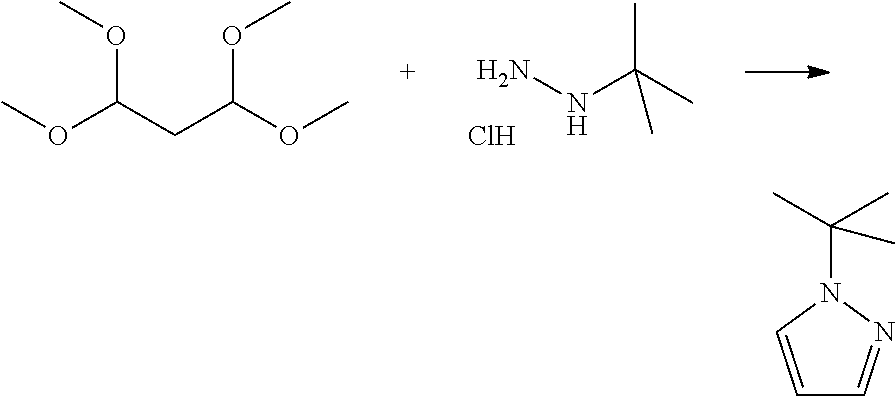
NNC(C)(C)C.Cl.COC(CC(OC)OC)OC.C1=CN(C(C)(C)C)N=C1
